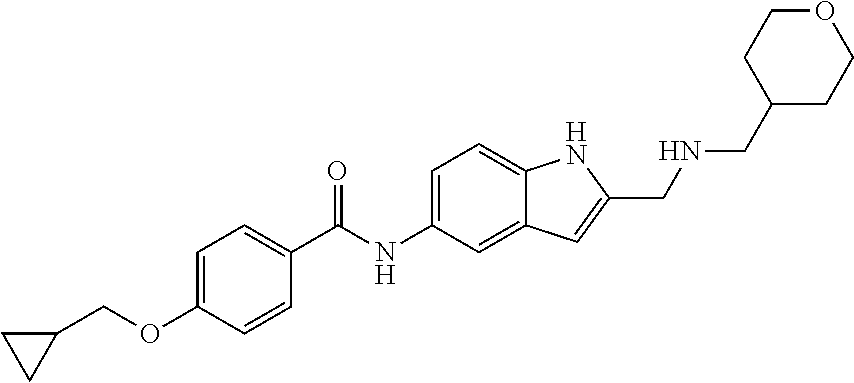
C1=C(OCC2CC2)C=CC(C(NC2=CC=C3C(=C2)C=C(CNCC2CCOCC2)N3)=O)=C1
